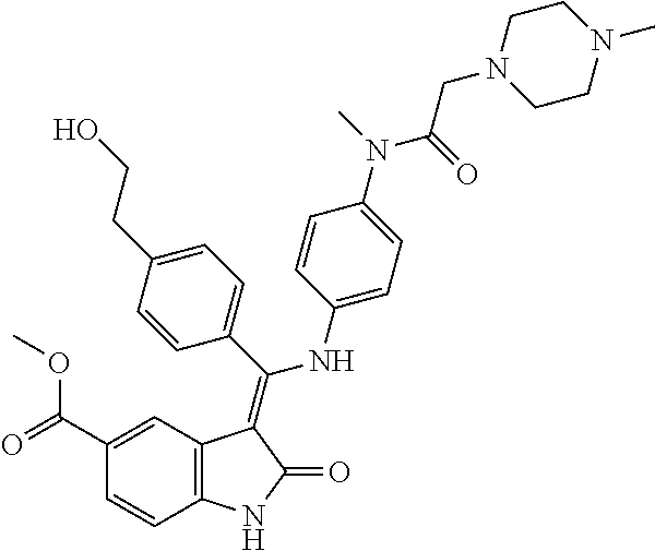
C1(C(=O)OC)=CC2=C(C=C1)NC(=O)C2=C(C1=CC=C(CCO)C=C1)NC1=CC=C(N(C)C(=O)CN2CCN(C)CC2)C=C1
